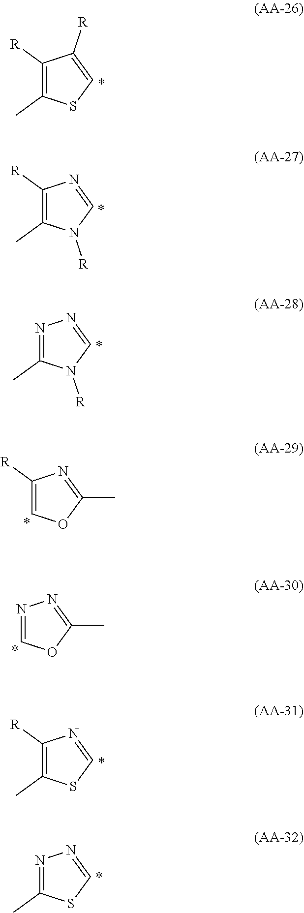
C1([R])=C(C)SC=C1[R].C1([R])=C(C)N([R])C=N1.N1=C(C)N([R])C=N1.C1([R])=COC(C)=N1.N1=COC(C)=N1.C1([R])=C(C)SC=N1.N1=C(C)SC=N1
